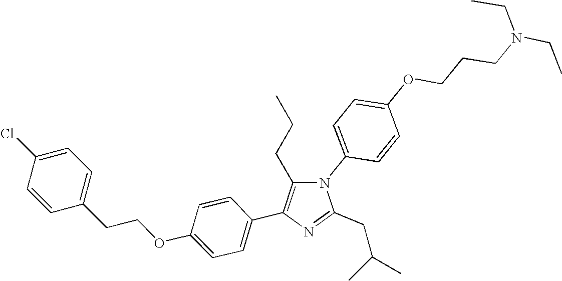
N1(C2=CC=C(OCCCN(CC)CC)C=C2)C(CCC)=C(C2=CC=C(OCCC3=CC=C(Cl)C=C3)C=C2)N=C1CC(C)C
